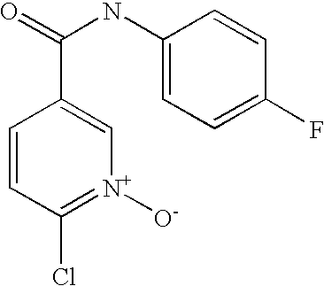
C1=CC(Cl)=[N+]([O-])C=C1C(=O)NC1=CC=C(F)C=C1
